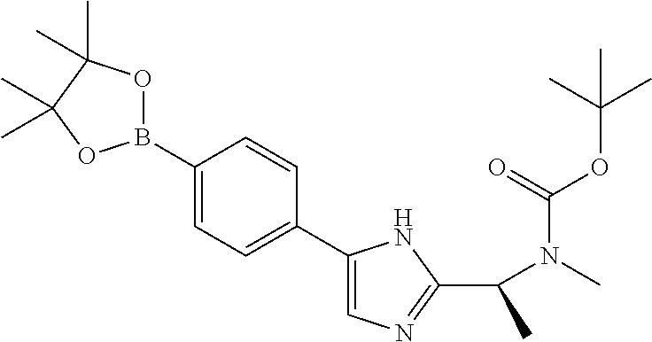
CC(OC(=O)N(C(C)C1=NC=C(C2=CC=C(B3OC(C)(C)C(C)(C)O3)C=C2)N1)C)(C)C
